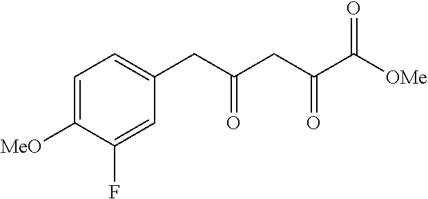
C1=C([MeO])C(F)=CC(CC(CC(C([OMe])=O)=O)=O)=C1
